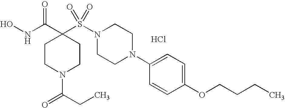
Cl.ONC(C1(S(N2CCN(C3=CC=C(OCCCC)C=C3)CC2)(=O)=O)CCN(C(CC)=O)CC1)=O
